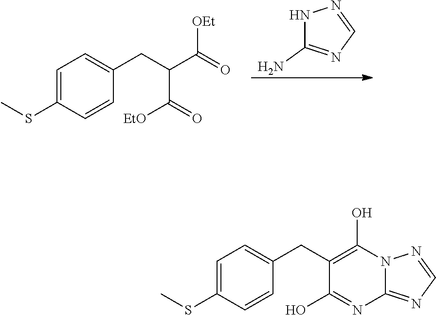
N1C(N)=NC=N1.C1=C(SC)C=CC(CC(C(=O)[OEt])C(=O)[EtO])=C1.C1=C(SC)C=CC(CC2=C(O)N3C(=NC=N3)N=C2O)=C1
